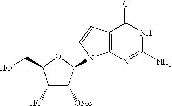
C1(O)C([OMe])C(N2C3=C(C=C2)C(=O)NC(N)=N3)OC1CO
